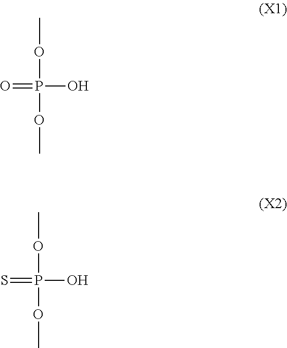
O=P(OC)(OC)O.S=P(OC)(OC)O
